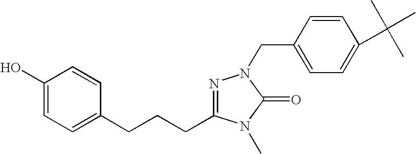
C1(O)=CC=C(CCCC2=NN(CC3=CC=C(C(C)(C)C)C=C3)C(=O)N2C)C=C1
